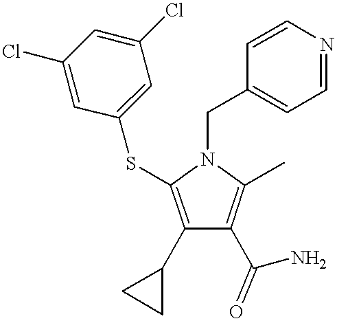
C1(C2CC2)=C(SC2=CC(Cl)=CC(Cl)=C2)N(CC2=CC=NC=C2)C(C)=C1C(N)=O
